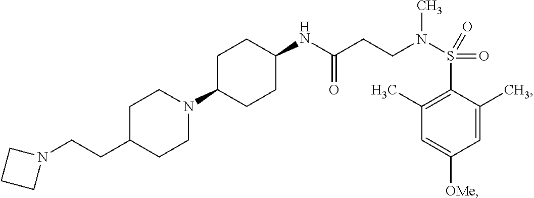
N(C(=O)CCN(C)S(C1=C(C)C=C([OMe])C=C1C)(=O)=O)C1CCC(N2CCC(CCN3CCC3)CC2)CC1
